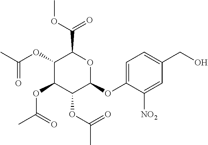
C1(OC(C)=O)C(OC(C)=O)C(OC(C)=O)C(OC2=CC=C(CO)C=C2[NO2])OC1C(OC)=O
